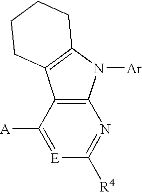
[E]1=C([A])C2=C(N=C1[R4])N([Ar])C1=C2CCCC1
